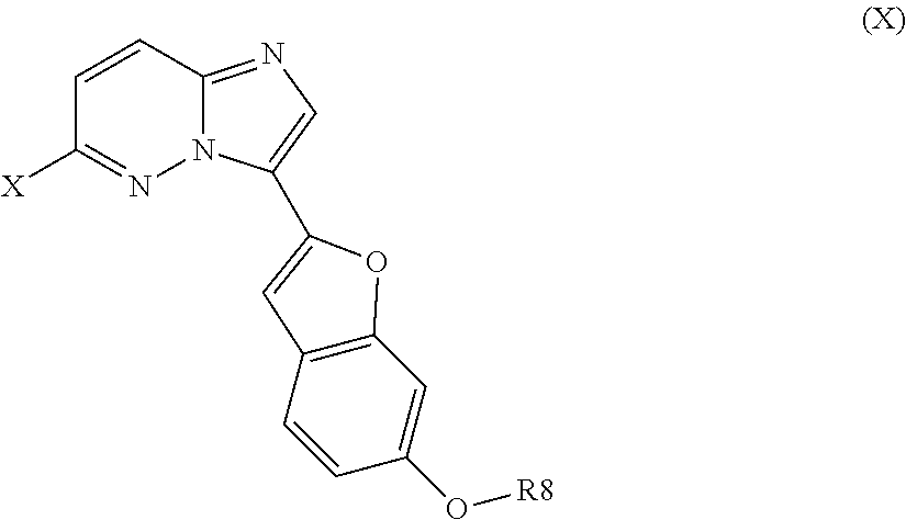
N12C(=NC=C1C1=CC3=C(C=C(O[R8])C=C3)O1)C=CC([X])=N2
